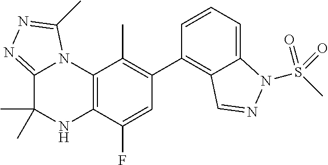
C1(C2=C3C(=CC=C2)N(S(C)(=O)=O)N=C3)=C(C)C2=C(C(F)=C1)NC(C)(C)C1=NN=C(C)N21
